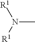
[R1]N(C)[R1]
